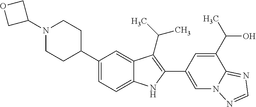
C1(N2CCC(C3=CC=C4C(=C3)C(C(C)C)=C(C3=CN5C(=NC=N5)C(C(C)O)=C3)N4)CC2)COC1
